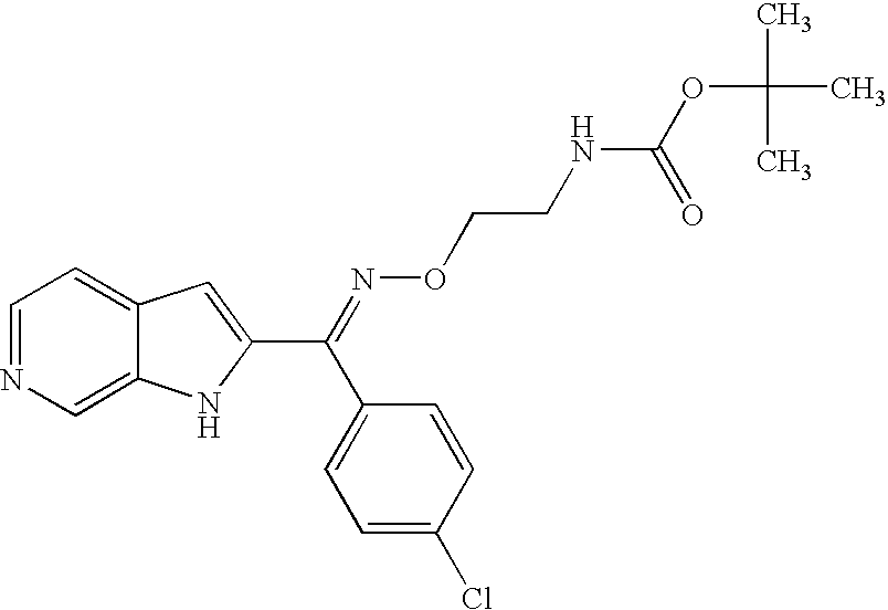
C1=NC=C2C(=C1)C=C(C(=NOCCNC(OC(C)(C)C)=O)C1=CC=C(Cl)C=C1)N2
